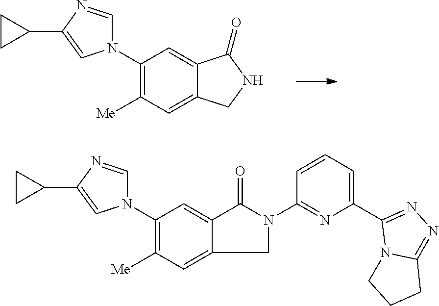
C12=CC(N3C=NC(C4CC4)=C3)=C([Me])C=C1CNC2=O.C1(C2=CC=CC(N3C(=O)C4=CC(N5C=NC(C6CC6)=C5)=C([Me])C=C4C3)=N2)=NN=C2N1CCC2
